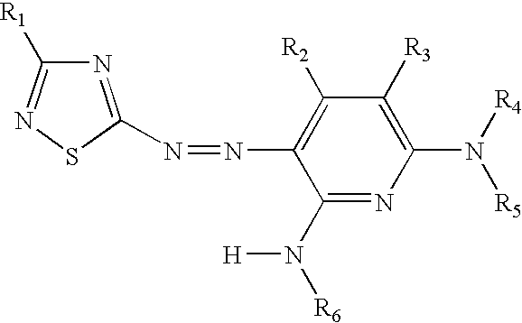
N1=C(N=NC2=C([R2])C([R3])=C(N([R4])[R5])N=C2N([R6])[H])SN=C1[R1]
